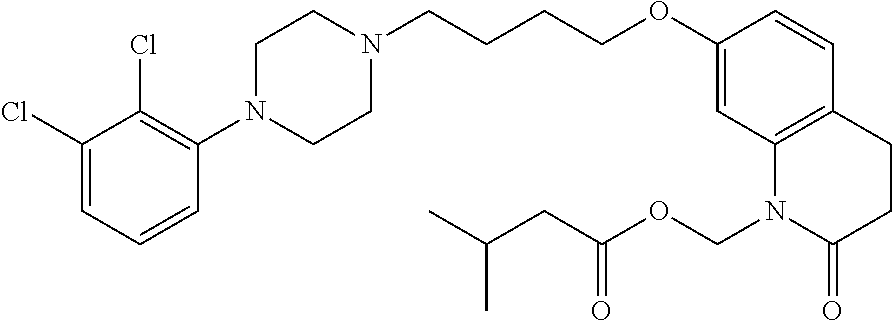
C1=C(Cl)C(Cl)=C(N2CCN(CCCCOC3=CC4=C(C=C3)CCC(=O)N4COC(CC(C)C)=O)CC2)C=C1
